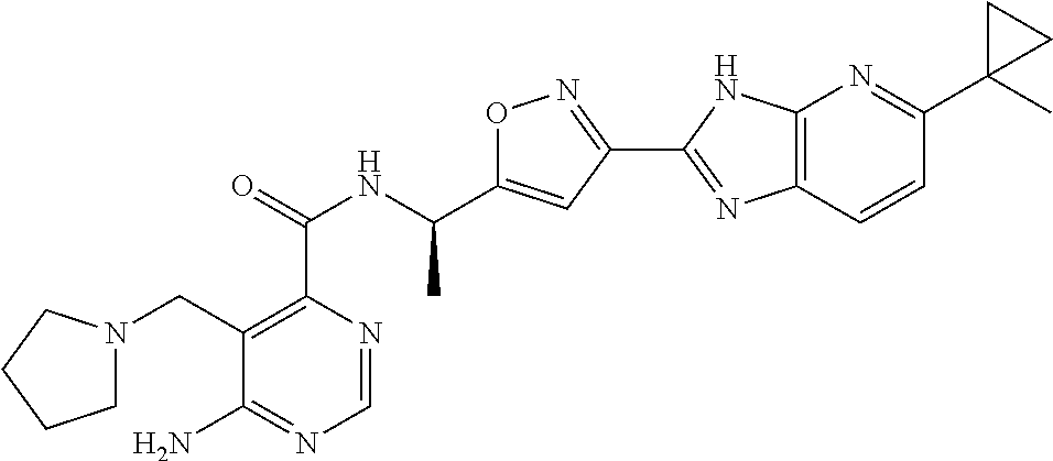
C1=NC(C(=O)NC(C2=CC(C3=NC4=C(N3)N=C(C3(C)CC3)C=C4)=NO2)C)=C(CN2CCCC2)C(N)=N1
